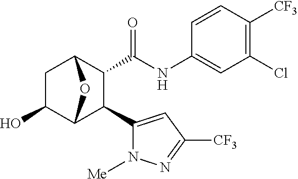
OC1CC2C(C(NC3=CC(Cl)=C([CF3])C=C3)=O)C(C3=CC([CF3])=NN3[Me])C1O2
